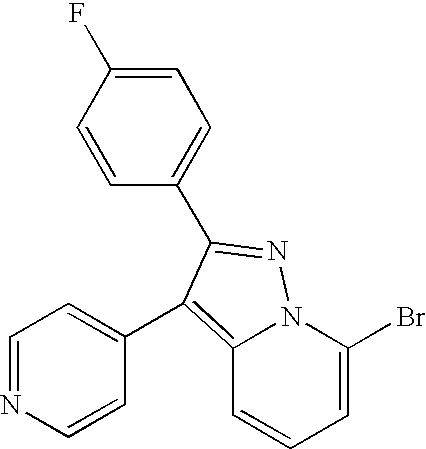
C12=C(C3=CC=NC=C3)C(C3=CC=C(F)C=C3)=NN1C(Br)=CC=C2
